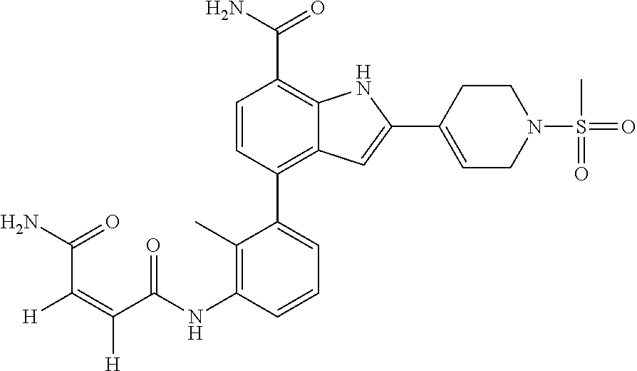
C1=CC(C2=CC=CC(NC(C(=C([H])C(N)=O)[H])=O)=C2C)=C2C(=C1C(N)=O)NC(C1=CCN(S(=O)(C)=O)CC1)=C2
